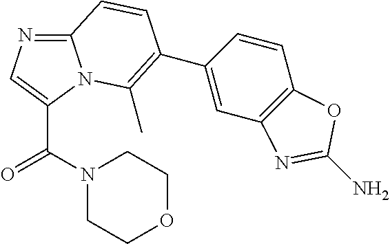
C12=NC=C(C(N3CCOCC3)=O)N1C(C)=C(C1=CC3=C(C=C1)OC(N)=N3)C=C2
